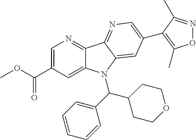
C1=C(C(OC)=O)C=C2C(=N1)C1=NC=C(C3=C(C)ON=C3C)C=C1N2C(C1=CC=CC=C1)C1CCOCC1
